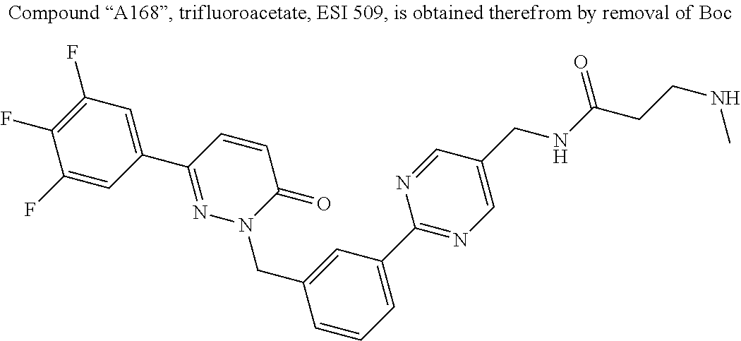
C1(F)=CC(C2=NN(CC3=CC(C4=NC=C(CNC(CCNC)=O)C=N4)=CC=C3)C(=O)C=C2)=CC(F)=C1F
